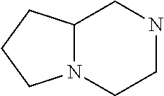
C12N(CCNC1)CCC2
